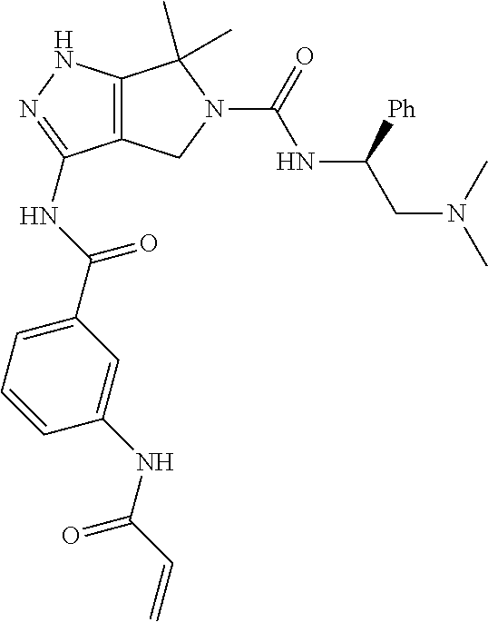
C12=C(NN=C1NC(C1=CC=CC(NC(C=C)=O)=C1)=O)C(C)(C)N(C(NC(CN(C)C)[Ph])=O)C2
